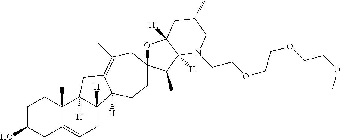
C1C(O)CC2=CCC3([H])C([H])(C2(C)C1)CC1=C(C)CC2(OC4([H])C([H])(C2C)N(CCOCCOCCOC)CC(C)C4)CCC31[H]
